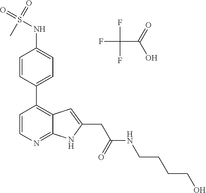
C1=CC(C2=C3C(=NC=C2)NC(CC(NCCCCO)=O)=C3)=CC=C1NS(=O)(C)=O.FC(F)(F)C(=O)O
